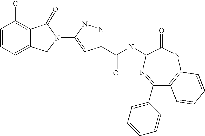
C1=CC=C2C(=C1Cl)C(=O)N(C1=CC(C(NC3C(=O)NC4=C(C=CC=C4)C(C4=CC=CC=C4)=N3)=O)=NN1)C2
